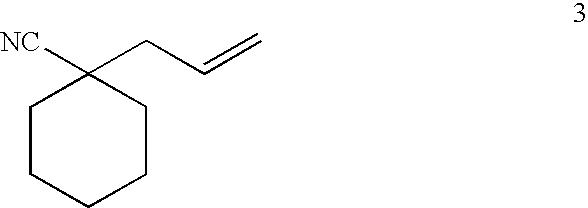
C1CCCCC1([NC])CC=C
